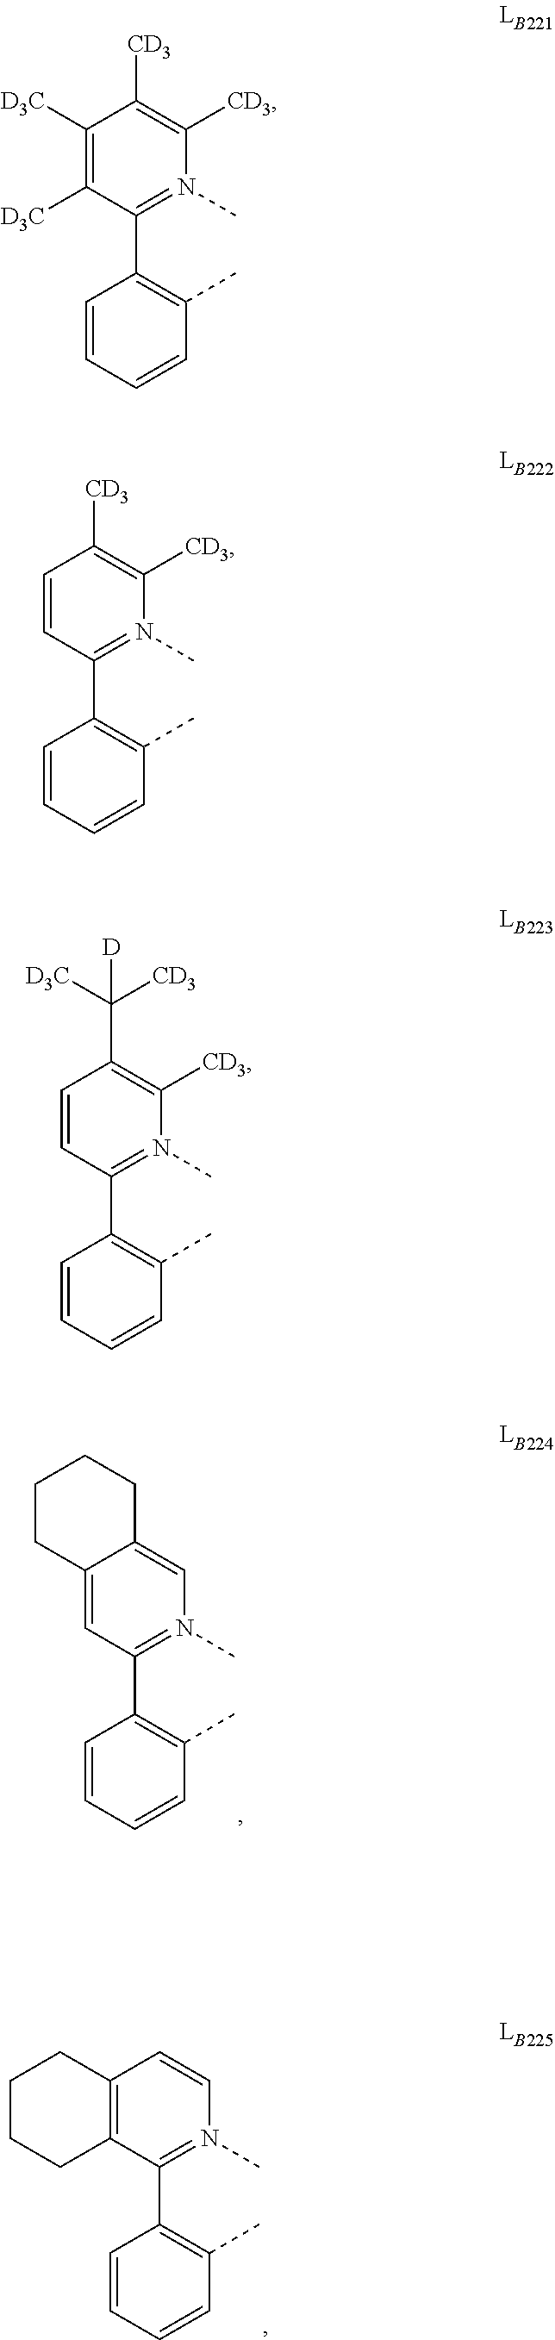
C1([D3C])=C([D3C])C(C2=C(C)C=CC=C2)=N(C)C([CD3])=C1[CD3].C1=CC(C2=C(C)C=CC=C2)=N(C)C([CD3])=C1[CD3].C1=CC(C2=C(C)C=CC=C2)=N(C)C([CD3])=C1C([CD3])([D3C])[D].C12=CC(C3=C(C)C=CC=C3)=N(C)C=C1CCCC2.C12=C(C(C3=C(C)C=CC=C3)=N(C)C=C1)CCCC2
